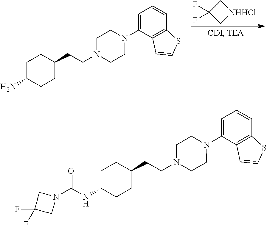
C1C(N)CCC(CCN2CCN(C3=CC=CC4=C3C=CS4)CC2)C1.C1C(F)(F)C[NHHCl]1.C1C(NC(=O)N2CC(F)(F)C2)CCC(CCN2CCN(C3=CC=CC4=C3C=CS4)CC2)C1
